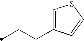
C(CC1=CSC=C1)C
